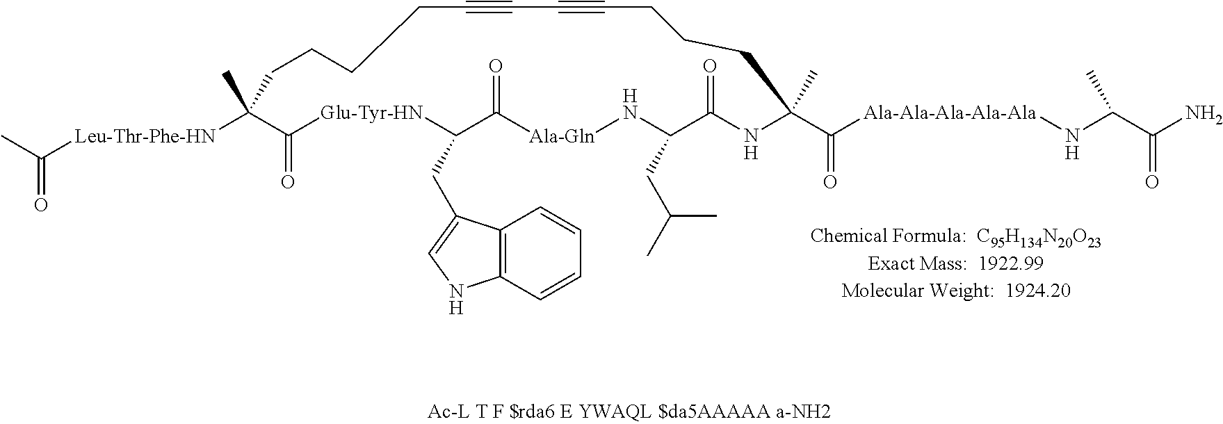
CC([Leu-Thr-Phe-HN]C1(C)C(=O)[Glu-Tyr-HN]C(CC2=CNC3=C2C=CC=C3)C(=O)[Ala-Gln]NC(CC(C)C)C(=O)NC(C(=O)[Ala-Ala-Ala-Ala-Ala]NC(C(=O)N)C)(C)CCCC#CC#CCCCC1)=O
